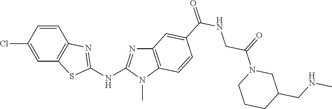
C1=CC2=C(C=C1Cl)SC(NC1=NC3=C(N1C)C=CC(C(NCC(N1CC(CNC)CCC1)=O)=O)=C3)=N2
